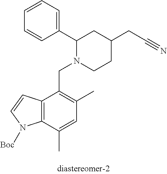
C1(C2N(CC3=C(C)C=C(C)C4=C3C=CN4[Boc])CCC(CC#N)C2)=CC=CC=C1
